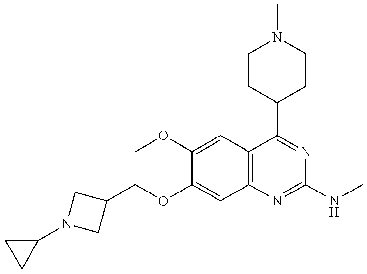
C(OC1=CC2=C(C=C1OC)C(C1CCN(C)CC1)=NC(NC)=N2)C1CN(C2CC2)C1
